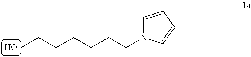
O.CCCCCCCN1C=CC=C1
